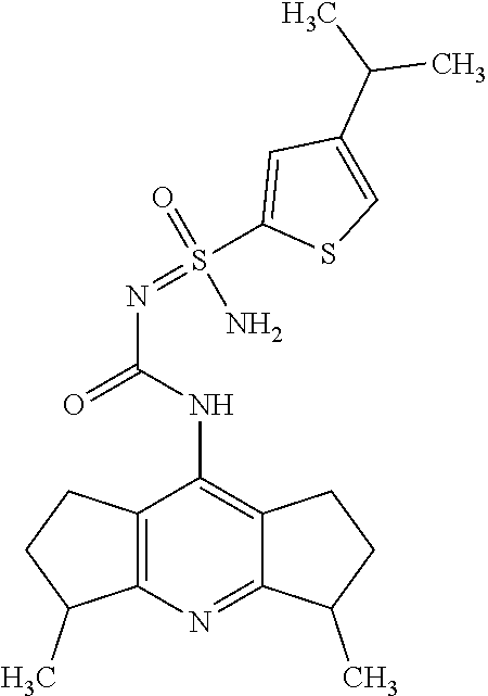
C12=C(N=C3C(=C1NC(=O)N=S(C1=CC(C(C)C)=CS1)(N)=O)CCC3C)C(C)CC2
